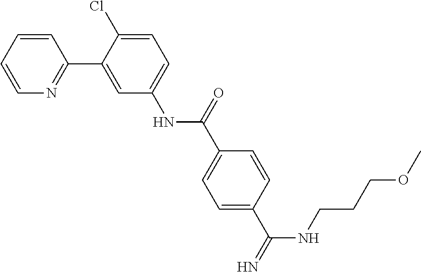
C1=CC=CN=C1C1=CC(NC(C2=CC=C(C(NCCCOC)=N)C=C2)=O)=CC=C1Cl
